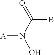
[A]N(C(=O)B)O
